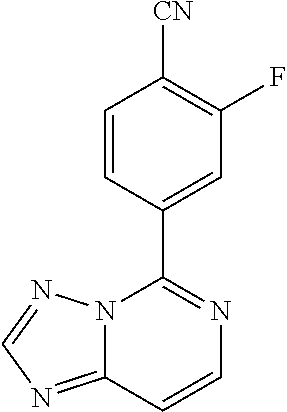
C12=NC=NN1C(C1=CC(F)=C([CN])C=C1)=NC=C2
